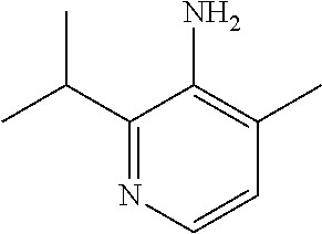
C1(C(C)C)=NC=CC(C)=C1N
